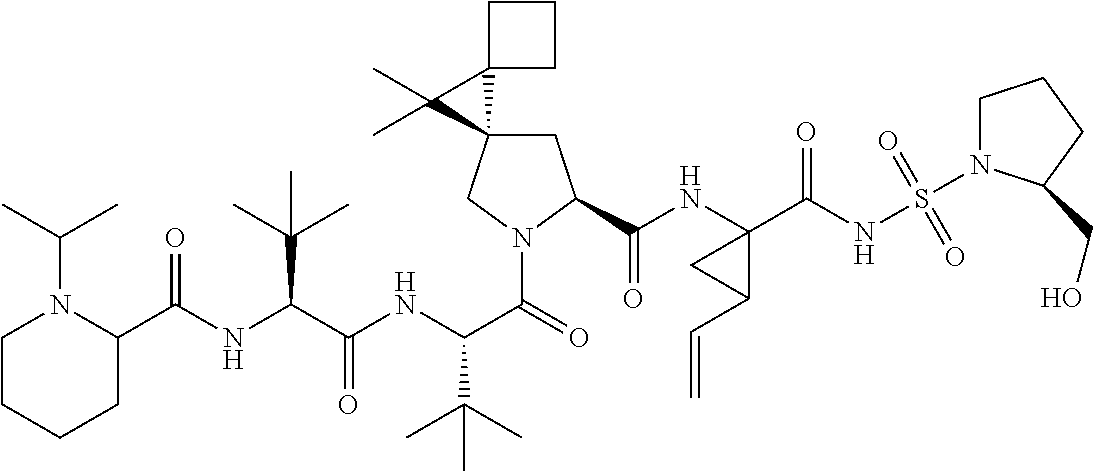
C1C2(CN(C(C(NC(C(NC(=O)C3N(C(C)C)CCCC3)C(C)(C)C)=O)C(C)(C)C)=O)C1C(NC1(C(NS(=O)(=O)N3CCCC3CO)=O)CC1C=C)=O)C1(C2(C)C)CCC1
